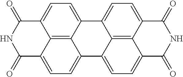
C12=CC=C3C4=CC=C5C(=O)NC(=O)C6=CC=C(C4=C56)C4=CC=C(C(=O)NC1=O)C2=C34
